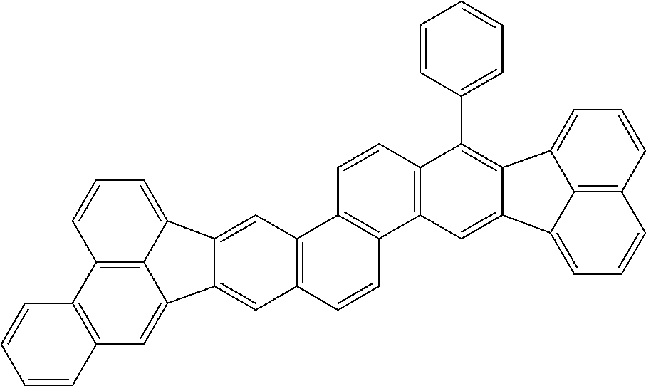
C12=C(C=C3C4=C1C=CC=C4C1=CC4=C(C=CC5=C4C=CC4=C5C=C5C(=C4C4=CC=CC=C4)C4=CC=CC6=C4C5=CC=C6)C=C31)C=CC=C2
